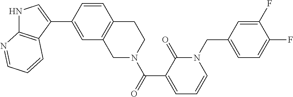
N1C2=C(C(C3=CC4=C(C=C3)CCN(C(=O)C3=CC=CN(CC5=CC=C(F)C(F)=C5)C3=O)C4)=C1)C=CC=N2
